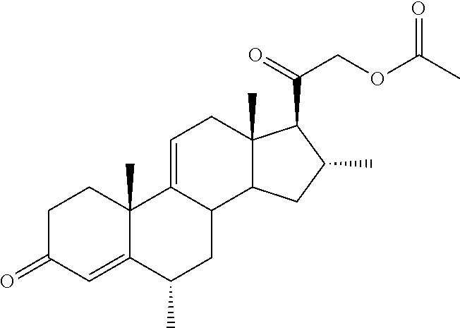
C1C(=O)C=C2C(C)(C1)C1=CCC3(C)C(C1CC2C)CC(C)C3C(=O)COC(C)=O
